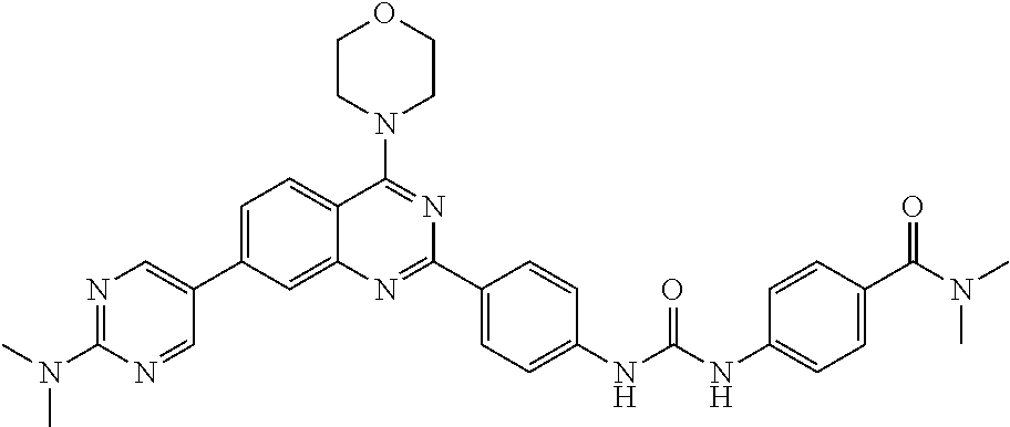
C1=C(C2=CN=C(N(C)C)N=C2)C=C2C(=C1)C(N1CCOCC1)=NC(C1=CC=C(NC(NC3=CC=C(C(N(C)C)=O)C=C3)=O)C=C1)=N2
